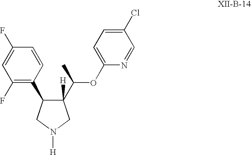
C1(C2C([H])(C(C)OC3=CC=C(Cl)C=N3)CN([H])C2)=C(F)C=C(F)C=C1
